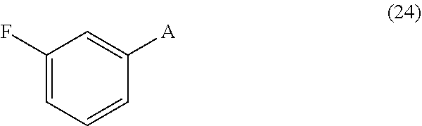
C1(F)=CC=CC([A])=C1
